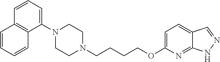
C1N(CCCCOC2=CC=C3C(=N2)NN=C3)CCN(C2=CC=CC3=C2C=CC=C3)C1
